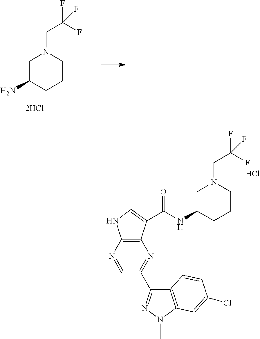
C1C(N)CCCN1CC(F)(F)F.C12=C(N=CC(C3=NN(C)C4=C3C=CC(Cl)=C4)=N1)NC=C2C(NC1CCCN(CC(F)(F)F)C1)=O.Cl
